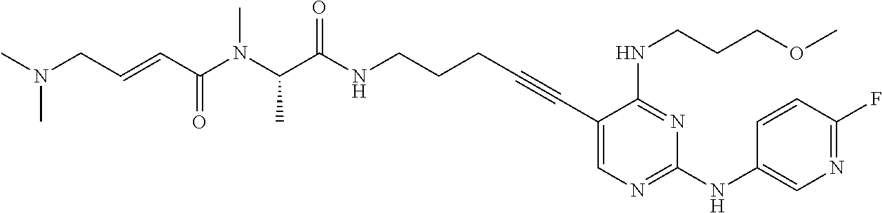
C1(C#CCCCNC(C(N(C(C=CCN(C)C)=O)C)C)=O)=CN=C(NC2=CN=C(F)C=C2)N=C1NCCCOC
